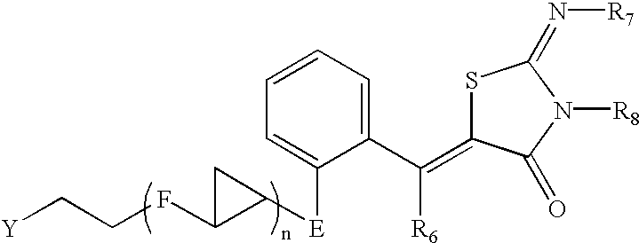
[Y]CCFC1C([E]C2=CC=CC=C2C([R6])=C2SC(=N[R7])N([R8])C2=O)C1
